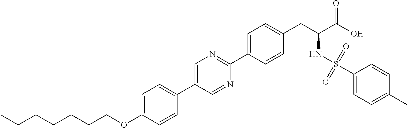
C(OC1=CC=C(C2=CN=C(C3=CC=C(CC(C(O)=O)NS(C4=CC=C(C)C=C4)(=O)=O)C=C3)N=C2)C=C1)CCCCCC
